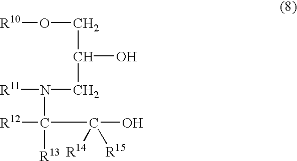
[R10]OCC(O)CN(C([R13])([R12])C(O)([R15])[R14])[R11]
